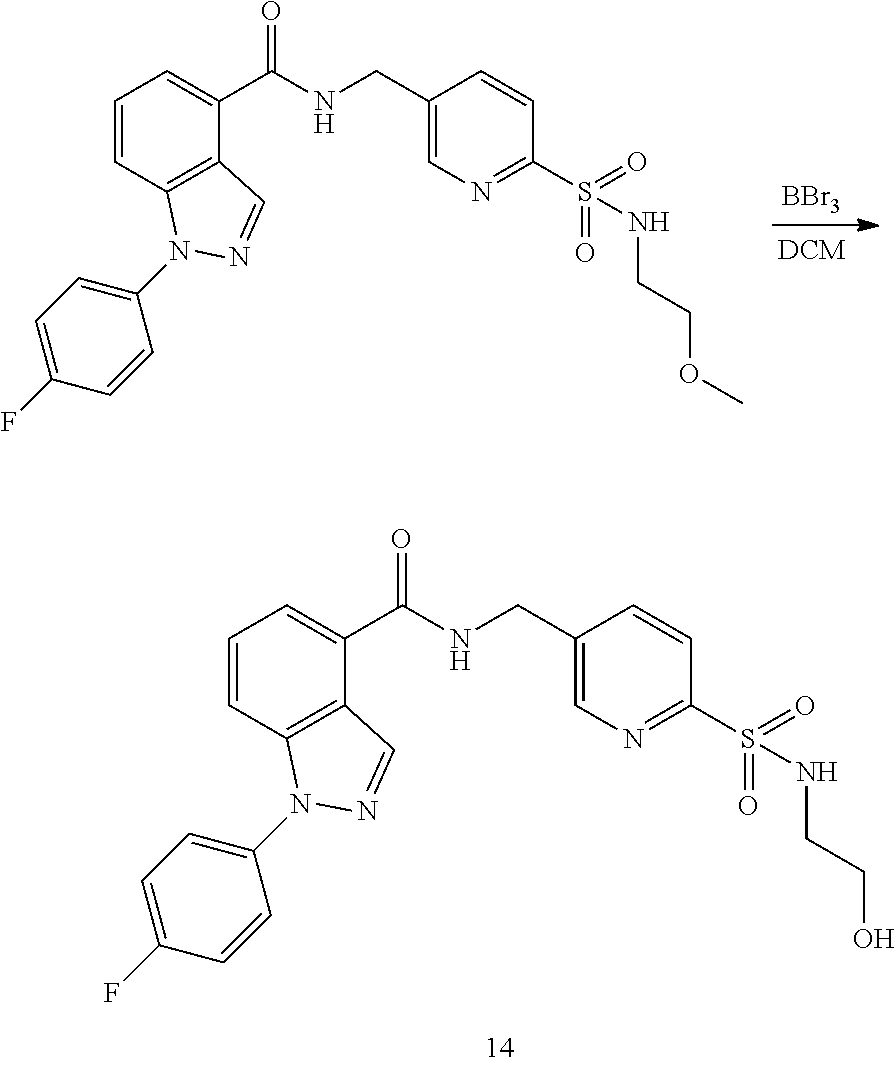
[BBr3].[DCM].C1=CC2=C(C(C(NCC3=CN=C(S(=O)(=O)NCCOC)C=C3)=O)=C1)C=NN2C1=CC=C(F)C=C1.C1=CC2=C(C(C(NCC3=CN=C(S(=O)(=O)NCCO)C=C3)=O)=C1)C=NN2C1=CC=C(F)C=C1
